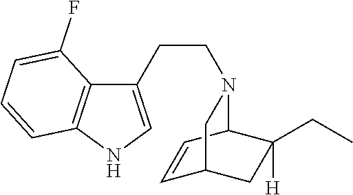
C1(CCN2C3C=CC(CC3(CC)[H])C2)=CNC2=C1C(F)=CC=C2
